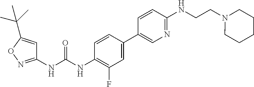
C1(NC(NC2=C(F)C=C(C3=CN=C(NCCN4CCCCC4)C=C3)C=C2)=O)=NOC(C(C)(C)C)=C1
